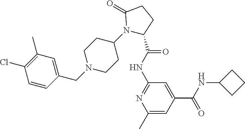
C1=CC(CN2CCC(N3C(C(=O)NC4=NC(C)=CC(C(NC5CCC5)=O)=C4)CCC3=O)CC2)=CC(C)=C1Cl
